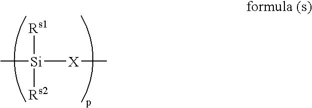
C[Si]([X]C)([Rs1])[Rs2]
